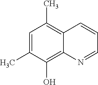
C1=C(C)C(O)=C2C(=C1C)C=CC=N2
